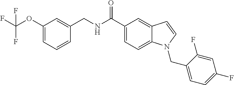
C1=C2C(=CC(C(NCC3=CC(OC(F)(F)F)=CC=C3)=O)=C1)C=CN2CC1=CC=C(F)C=C1F
